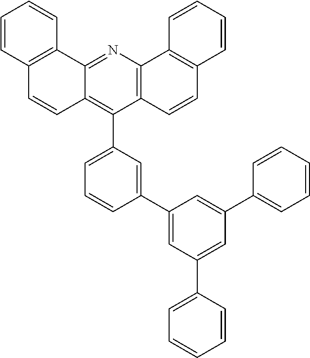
C12=C(N=C3C(=C1C1=CC=CC(C4=CC(C5=CC=CC=C5)=CC(C5=CC=CC=C5)=C4)=C1)C=CC1=C3C=CC=C1)C1=C(C=C2)C=CC=C1
